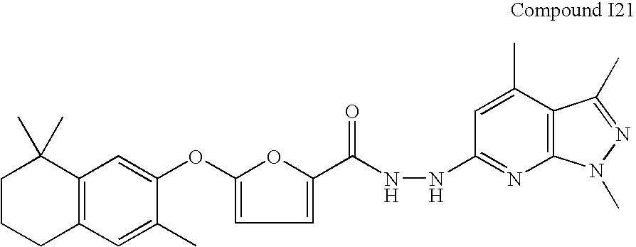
C1CCC2=C(C1(C)C)C=C(OC1=CC=C(C(NNC3=NC4=C(C(C)=C3)C(C)=NN4C)=O)O1)C(C)=C2
